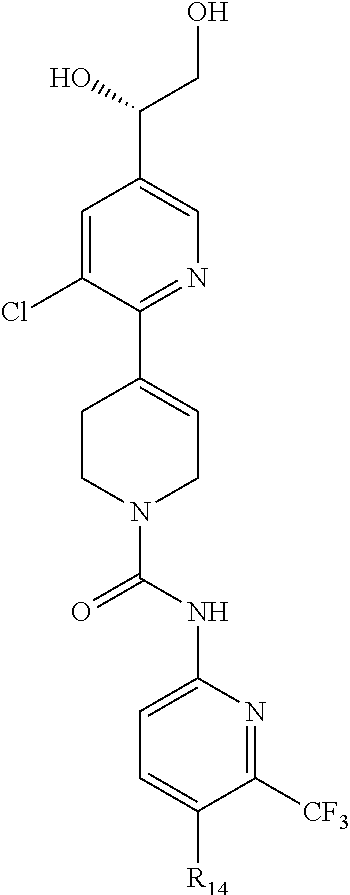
OCC(O)C1=CN=C(C2=CCN(C(=O)NC3=CC=C([R14])C([CF3])=N3)CC2)C(Cl)=C1
